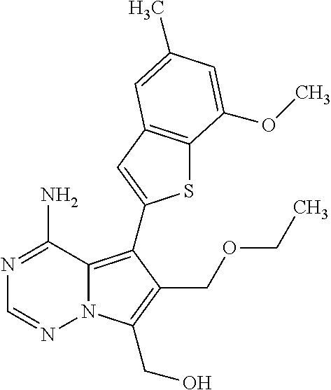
C1(N)=NC=NN2C1=C(C1=CC3=C(S1)C(OC)=CC(C)=C3)C(COCC)=C2CO
